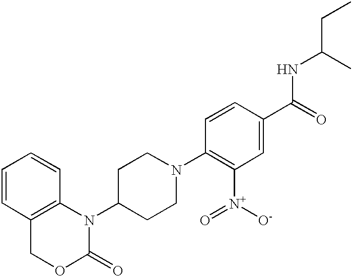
C1=CC2=C(C=C1)N(C1CCN(C3=C([N+](=O)[O-])C=C(C(=O)NC(C)CC)C=C3)CC1)C(=O)OC2
